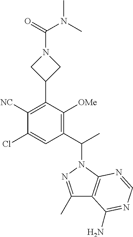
C1([NC])=C(C2CN(C(=O)N(C)C)C2)C([OMe])=C(C(C)N2N=C(C)C3=C2N=CN=C3N)C=C1Cl
